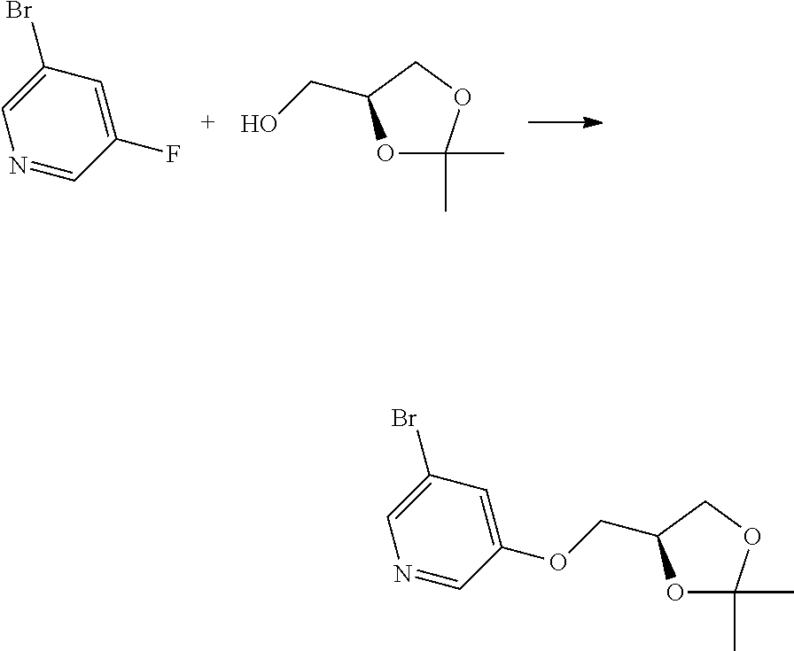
N1=CC(OCC2OC(C)(C)OC2)=CC(Br)=C1.N1=CC(F)=CC(Br)=C1.O1C(C)(C)OCC1CO
